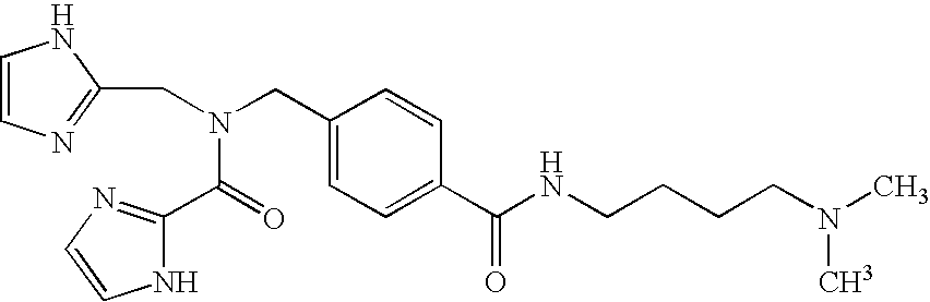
C1(CN(C(C2=NC=CN2)=O)CC2=NC=CN2)=CC=C(C(NCCCCN(C)C)=O)C=C1
